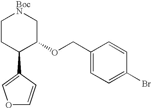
C1CC(C2=COC=C2)C(OCC2=CC=C(Br)C=C2)C[BocN]1
